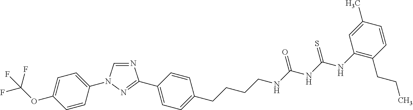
N1=CN(C2=CC=C(OC(F)(F)F)C=C2)N=C1C1=CC=C(CCCCNC(NC(NC2=C(CCC)C=CC(C)=C2)=S)=O)C=C1
